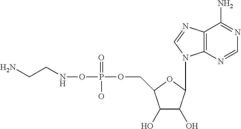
C1(O)C(O)C(N2C3=C(N=C2)C(N)=NC=N3)OC1COP(=O)(ONCCN)O
